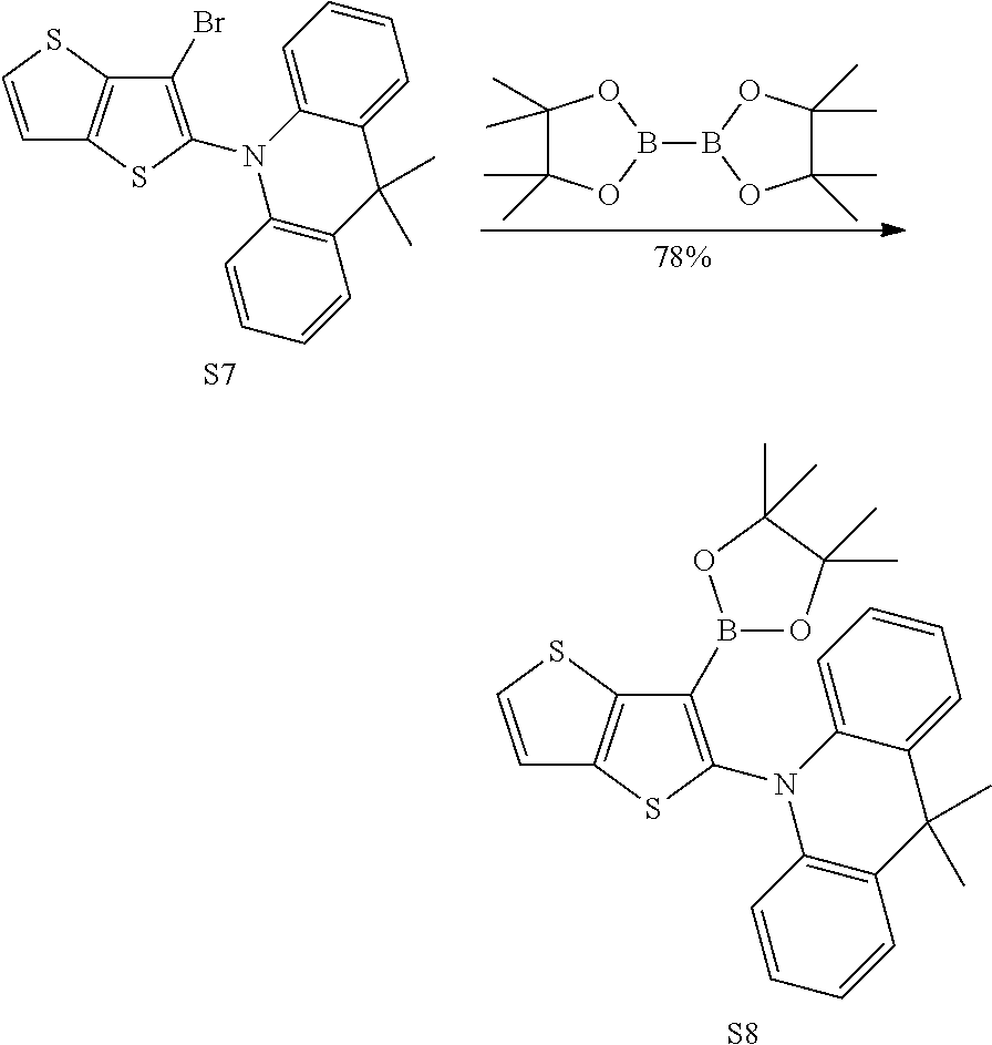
C1=CSC2=C1SC(N1C3=C(C=CC=C3)C(C)(C)C3=CC=CC=C31)=C2Br.[S7].C1(C)(C)C(C)(C)OB(B2OC(C)(C)C(C)(C)O2)O1.C1=CSC2=C1SC(N1C3=C(C=CC=C3)C(C)(C)C3=CC=CC=C31)=C2B1OC(C)(C)C(C)(C)O1.[S8]
